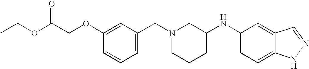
C1(OCC(OCC)=O)=CC(CN2CCCC(NC3=CC=C4C(=C3)C=NN4)C2)=CC=C1
